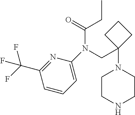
C1=CC=C(N(CC2(N3CCNCC3)CCC2)C(=O)CC)N=C1C(F)(F)F
